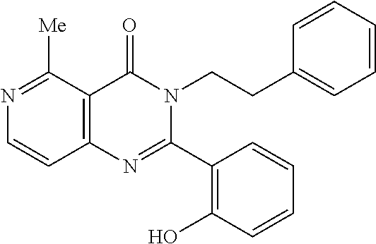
N1=C([Me])C2=C(C=C1)N=C(C1=C(O)C=CC=C1)N(CCC1=CC=CC=C1)C2=O
